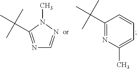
N1=C(C(C)(C)C)N(C)N=C1.C1(C(C)(C)C)=NC(C)=CC=C1
